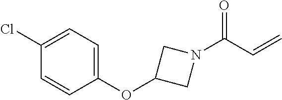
C1(OC2CN(C(C=C)=O)C2)=CC=C(Cl)C=C1
